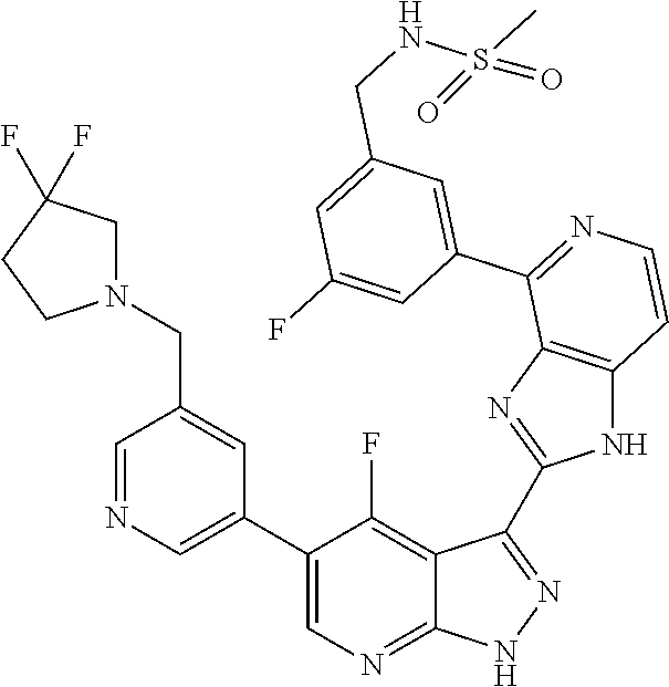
C1=NC=C(C2=CN=C3C(=C2F)C(C2=NC4=C(N2)C=CN=C4C2=CC(CNS(C)(=O)=O)=CC(F)=C2)=N[N H]3)C=C1CN1CC(F)(F)CC1
